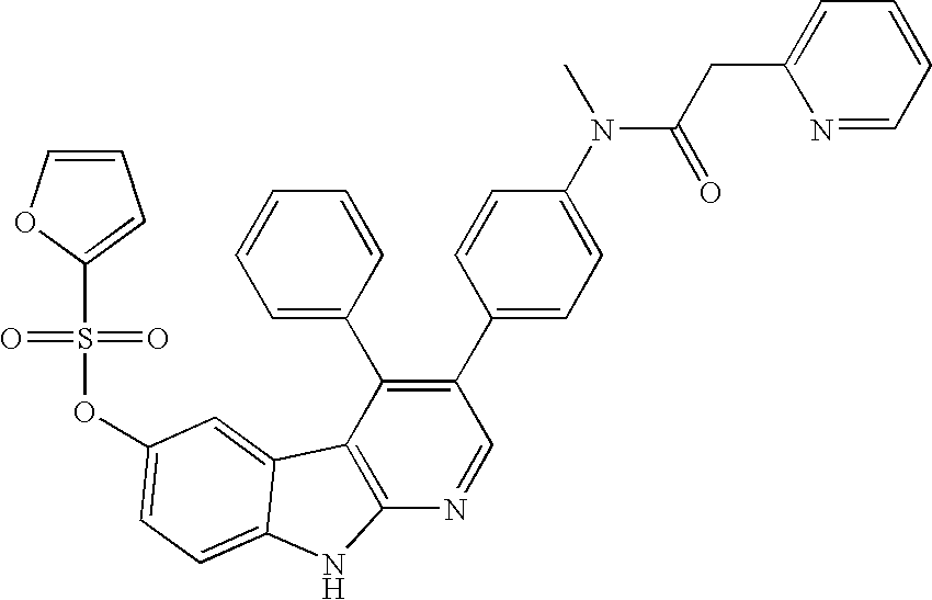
O(C1=CC=C2C(=C1)C1=C(N=CC(C3=CC=C(N(C(=O)CC4=CC=CC=N4)C)C=C3)=C1C1=CC=CC=C1)N2)S(C1=CC=CO1)(=O)=O
